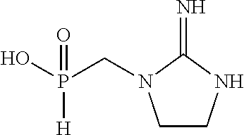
C1CNC(=N)N1CP(O)([H])=O
